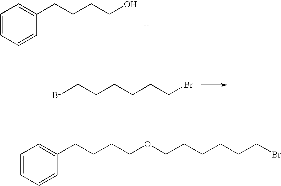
C1=CC=CC(CCCCO)=C1.BrCCCCCCBr.C1=CC=CC(CCCCOCCCCCCBr)=C1
